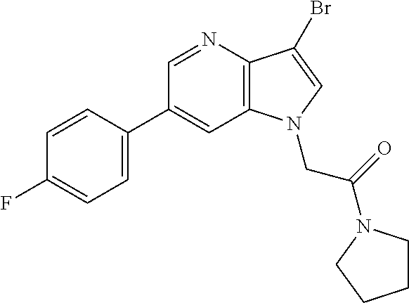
C1(C2=CC=C(F)C=C2)=CC2=C(C(Br)=CN2CC(=O)N2CCCC2)N=C1
